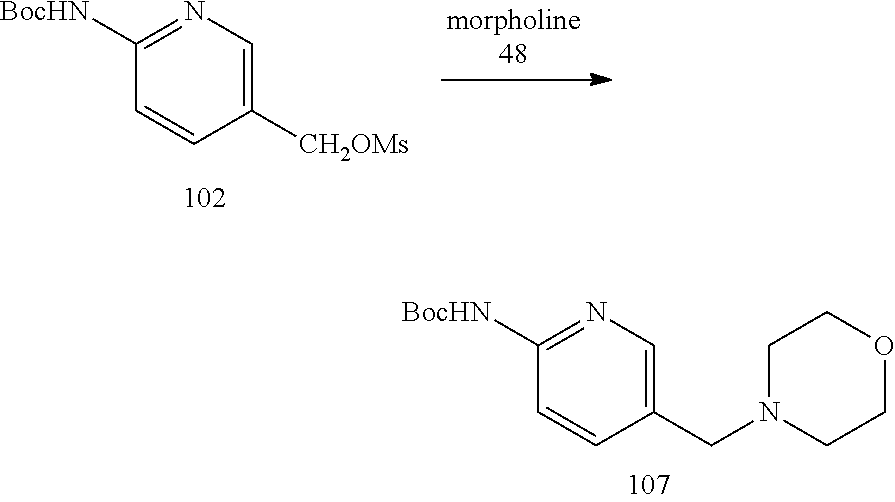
C1([CH2OMs])=CN=C([BocHN])C=C1.C1(CN2CCOCC2)=CN=C([BocHN])C=C1
